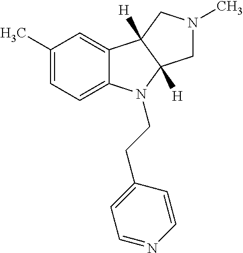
C1(C)=CC=C2C(=C1)C1([H])C([H])(N2CCC2=CC=NC=C2)CN(C)C1
